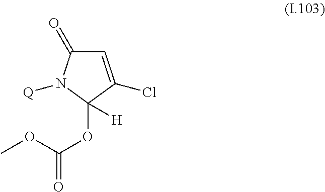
C1(=O)C=C(Cl)C(OC(=O)OC)([H])N1[Q]
